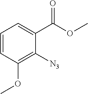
C1=CC(OC)=C([N3])C(C(OC)=O)=C1
